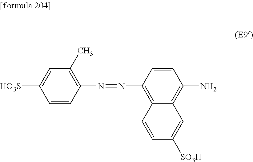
C1=CC(N=NC2=C3C(=C(N)C=C2)C=C([SO3H])C=C3)=C(C)C=C1[HO3S]
